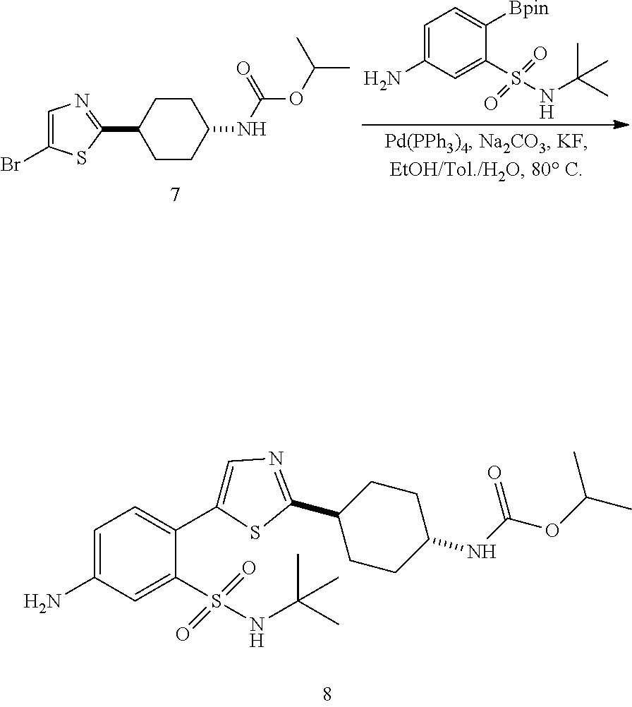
[Bpin]C1=CC=C(N)C=C1S(=O)(=O)NC(C)(C)C.C1=C(Br)SC(C2CCC(NC(OC(C)C)=O)CC2)=N1.C1=C(C2=CC=C(N)C=C2S(=O)(=O)NC(C)(C)C)SC(C2CCC(NC(OC(C)C)=O)CC2)=N1
